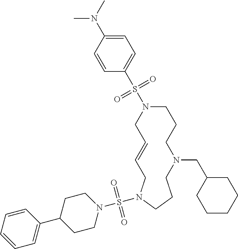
C1=CCN(S(N2CCC(C3=CC=CC=C3)CC2)(=O)=O)CCCN(CC2CCCCC2)CCCN(S(C2=CC=C(N(C)C)C=C2)(=O)=O)C1
